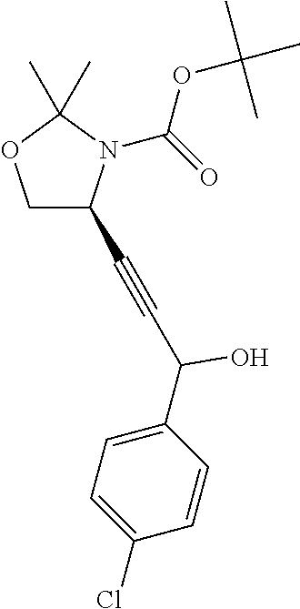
C1C(C#CC(C2=CC=C(Cl)C=C2)O)N(C(=O)OC(C)(C)C)C(C)(C)O1
